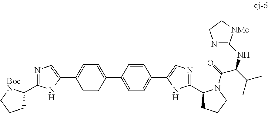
N1=C(C2CCC[BocN]2)NC(C2=CC=C(C3=CC=C(C4=CN=C(C5CCCN5C(=O)C(C(C)C)NC5=NCC[NMe]5)N4)C=C3)C=C2)=C1
